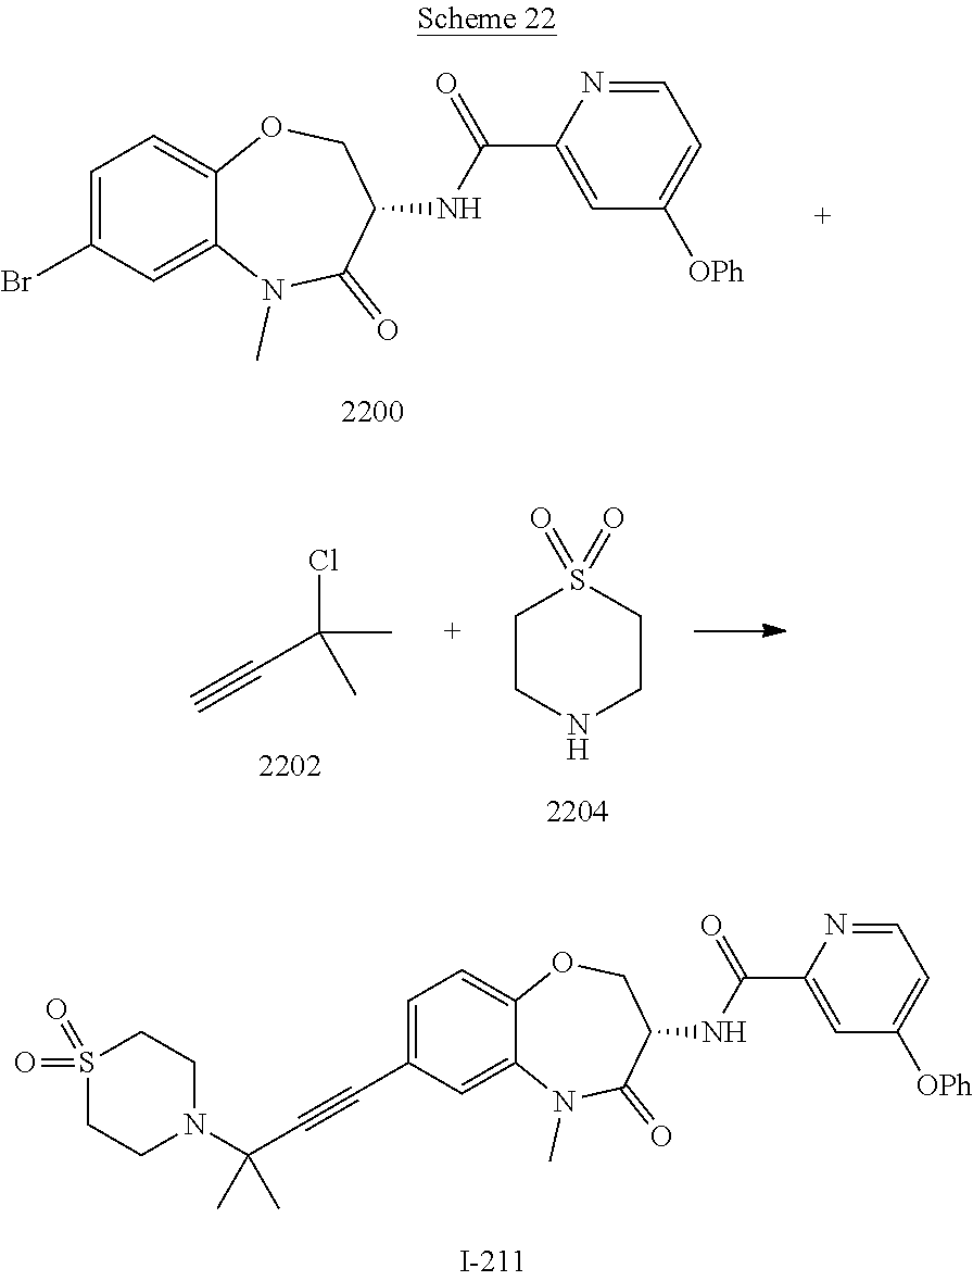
C1=C(Br)C=C2C(=C1)OCC(NC(C1=CC([OPh])=CC=N1)=O)C(=O)N2C.ClC(C)(C)C#C.C1CNCCS1(=O)=O.C1=C(C#CC(C)(C)N2CCS(=O)(=O)CC2)C=C2C(=C1)OCC(NC(C1=CC([OPh])=CC=N1)=O)C(=O)N2C
